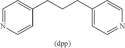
C1=NC=CC(CCCC2=CC=NC=C2)=C1
